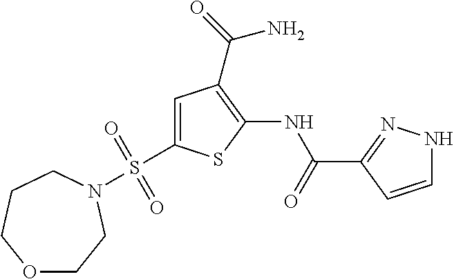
C1(NC(C2=NNC=C2)=O)=C(C(=O)N)C=C(S(=O)(=O)N2CCOCCC2)S1
